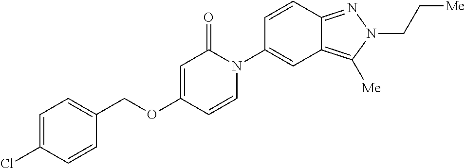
C1=C(Cl)C=CC(COC2=CC(=O)N(C3=CC4=C([Me])N(CC[Me])N=C4C=C3)C=C2)=C1
